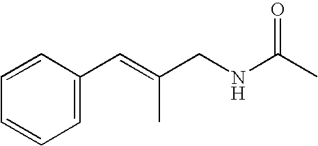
C1=CC=CC=C1C=C(CNC(C)=O)C
